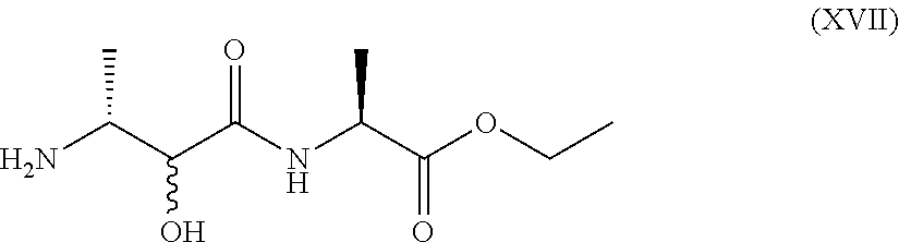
NC(C(C(NC(C(OCC)=O)C)=O)O)C
